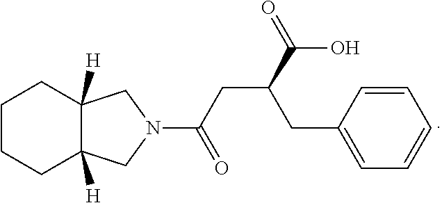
C1CCC2([H])C([H])(C1)CN(C(CC(C(O)=O)CC1=CC=CC=C1)=O)C2
